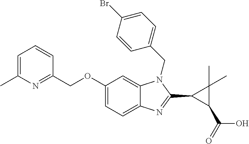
C1(COC2=CC=C3C(=C2)N(CC2=CC=C(Br)C=C2)C(C2C(C(=O)O)C2(C)C)=N3)=NC(C)=CC=C1
